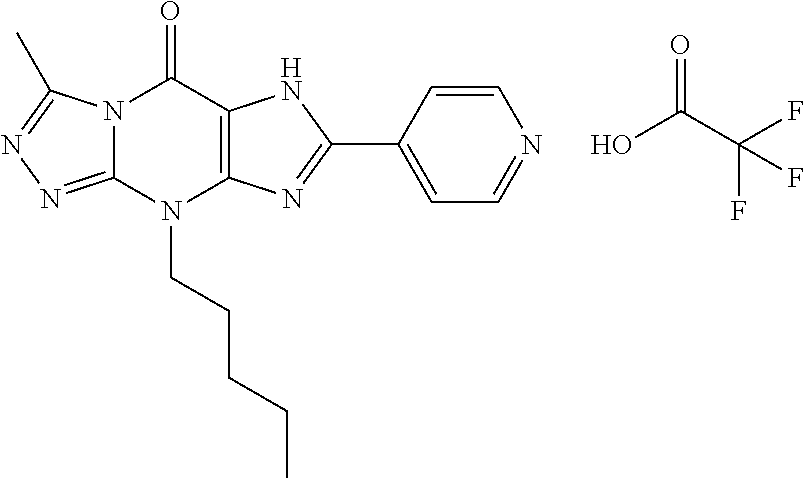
C1=CC(C2=NC3=C(N2)C(=O)N2C(=NN=C2C)N3CCCCC)=CC=N1.OC(C(F)(F)F)=O
